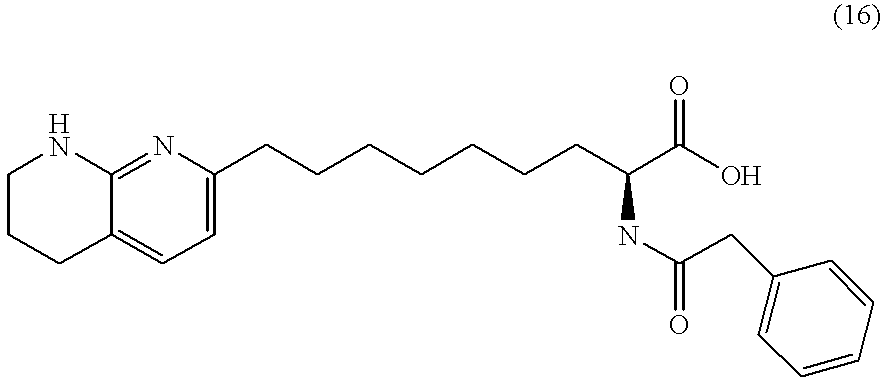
C1CCC2=CC=C(CCCCCCCC(C(O)=O)NC(=O)CC3=CC=CC=C3)N=C2N1
